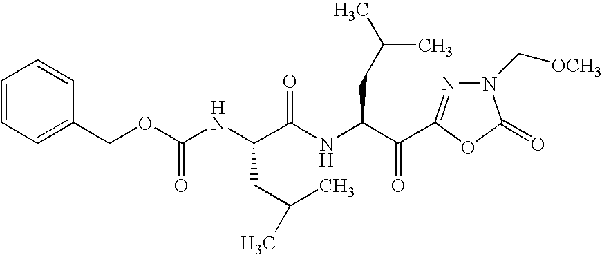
N(C(OCC1=CC=CC=C1)=O)C(C(NC(C(=O)C1=NN(C[OCH3])C(=O)O1)CC(C)C)=O)CC(C)C
